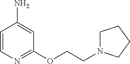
C1=CN=C(OCCN2CCCC2)C=C1N
